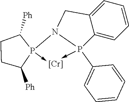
N12P3(->[Cr]-P1(C1=CC=CC=C1)C1=CC=CC=C1C2)C([Ph])CCC3[Ph]
